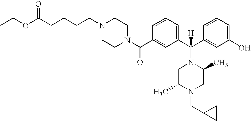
N1(C(C2=CC(C(C3=CC(O)=CC=C3)(N3CC(C)N(CC4CC4)CC3C)[H])=CC=C2)=O)CCN(CCCCC(OCC)=O)CC1
